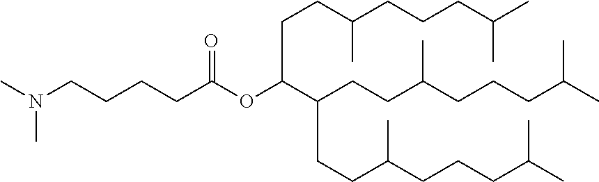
C(CCC(CCCC(C)C)C)(CCC(CCCC(C)C)C)C(OC(CCCCN(C)C)=O)CCC(CCCC(C)C)C
